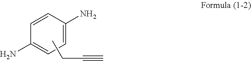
C1=CC(N)=CC=C1N.CCC#C
